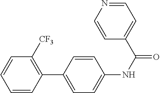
C1=CC(C2=CC=C(NC(=O)C3=CC=NC=C3)C=C2)=C([CF3])C=C1
